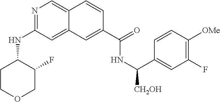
N1=C(NC2CCOCC2F)C=C2C(=C1)C=CC(C(=O)NC(C1=CC(F)=C([OMe])C=C1)[CH2OH])=C2
